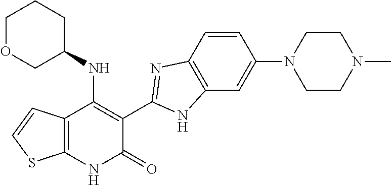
C1=CC2=C(C=C1N1CCN(C)CC1)NC(C1=C(NC3CCCOC3)C3=C(NC1=O)SC=C3)=N2
